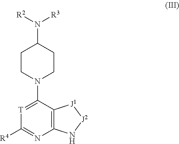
C12=C(C(N3CCC(N([R2])[R3])CC3)=[T]C([R4])=N1)[J1][J2]N2
